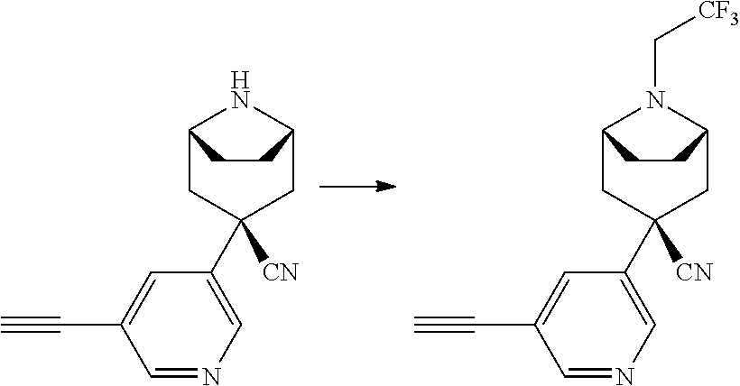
N1(C[CF3])C2CC(C3=CN=CC(C#C)=C3)([CN])CC1CC2.N1C2CC(C3=CN=CC(C#C)=C3)([CN])CC1CC2
